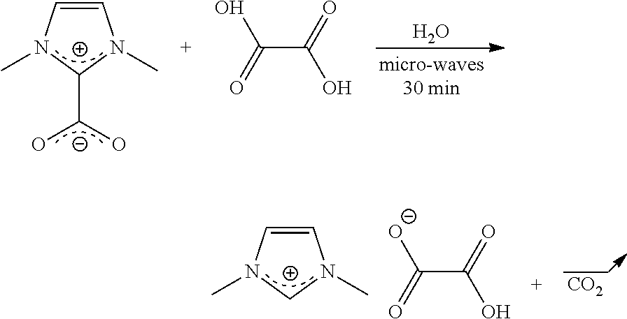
C1=CN(C)CN1C.[CO2].C(C(=O)O)(=O)[O-].C1=CN(C)C([C-](O)O)N1C.O.C(C(=O)O)(=O)O
